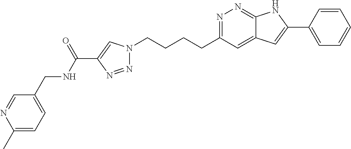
N1=C(CCCCN2N=NC(C(NCC3=CC=C(C)N=C3)=O)=C2)C=C2C(=N1)NC(C1=CC=CC=C1)=C2
